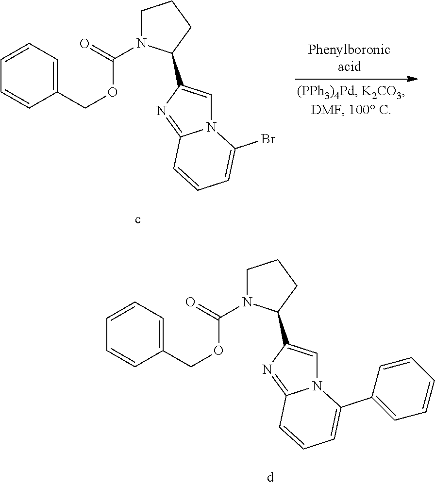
C1N(C(=O)OCC2=CC=CC=C2)C(C2=CN3C(=N2)C=CC=C3Br)CC1.C1N(C(=O)OCC2=CC=CC=C2)C(C2=CN3C(=N2)C=CC=C3C2=CC=CC=C2)CC1
